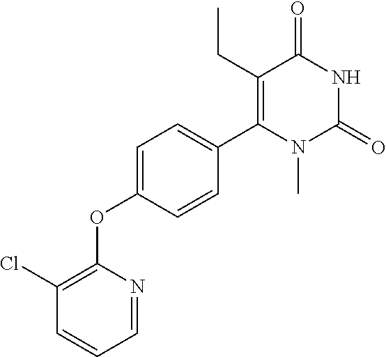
C1(Cl)=C(OC2=CC=C(C3=C(CC)C(=O)NC(=O)N3C)C=C2)N=CC=C1
